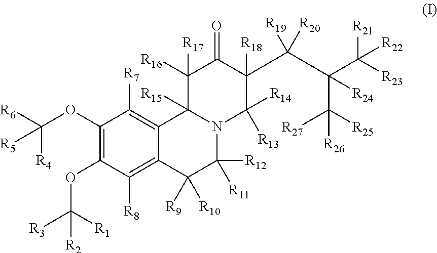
C1(OC([R6])([R4])[R5])=C(OC([R3])([R1])[R2])C([R8])=C2C(=C1[R7])C1([R15])N(C([R12])([R11])C2([R9])[R10])C([R13])([R14])C(C(C(C([R23])([R21])[R22])(C([R25])([R26])[R27])[R24])([R19])[R20])([R18])C(=O)C1([R16])[R17]
